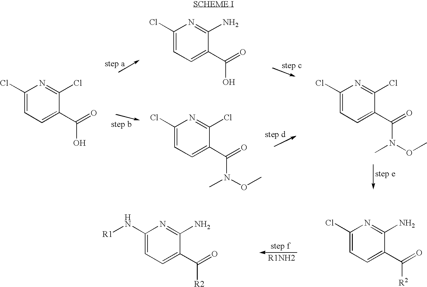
C1(Cl)=CC=C(C(=O)O)C(N)=N1.C1(Cl)=CC=C(C(=O)O)C(Cl)=N1.C1(Cl)=CC=C(C(=O)N(C)OC)C(Cl)=N1.C1(Cl)=CC=C(C(=O)N(C)OC)C(Cl)=N1.C1(Cl)=CC=C(C(=O)[R2])C(N)=N1.C1(N[R1])=CC=C(C(=O)[R2])C(N)=N1
